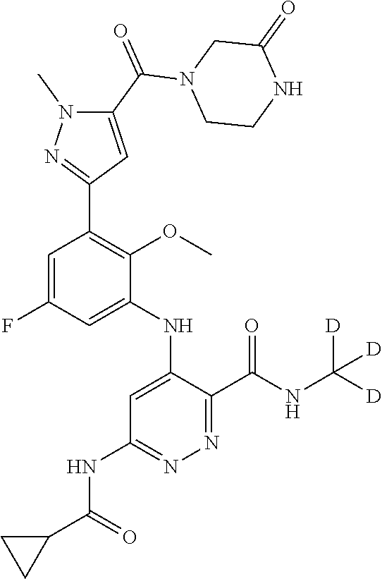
C1=C(NC2=CC(NC(C3CC3)=O)=NN=C2C(NC([D])([D])[D])=O)C(OC)=C(C2=NN(C)C(C(N3CCNC(=O)C3)=O)=C2)C=C1F
